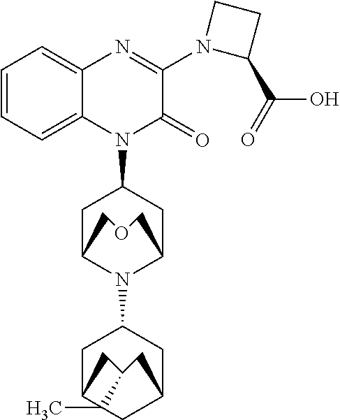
C1=CC=C2C(=C1)N=C(N1C(C(O)=O)CC1)C(=O)N2C1CC2N(C3CC4CC5CC(CC54C)C3)C(C1)COC2
